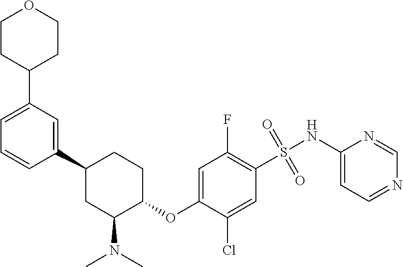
N1=CC=C(NS(=O)(=O)C2=C(F)C=C(OC3CCC(C4=CC(C5CCOCC5)=CC=C4)CC3N(C)C)C(Cl)=C2)N=C1
